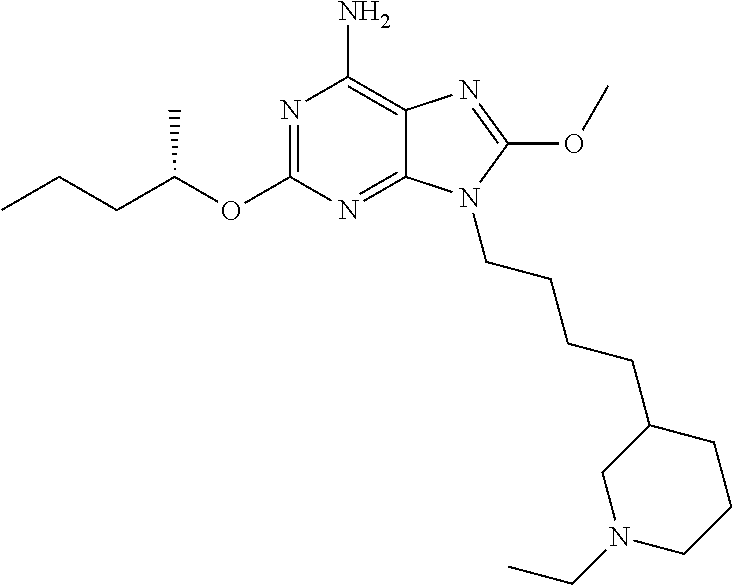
N1=C(OC(CCC)C)N=C2C(=C1N)N=C(OC)N2CCCCC1CN(CC)CCC1
